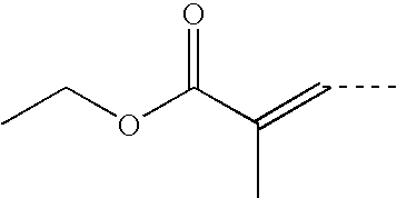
C(C(=CC)C)(OCC)=O
